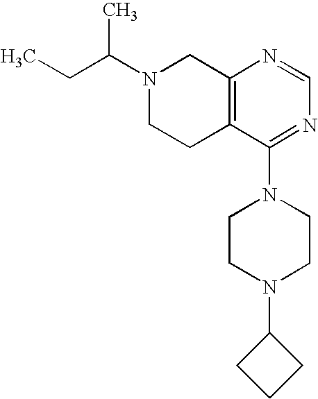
C(C(N1CCC2=C(C1)N=CN=C2N1CCN(C2CCC2)CC1)C)C
